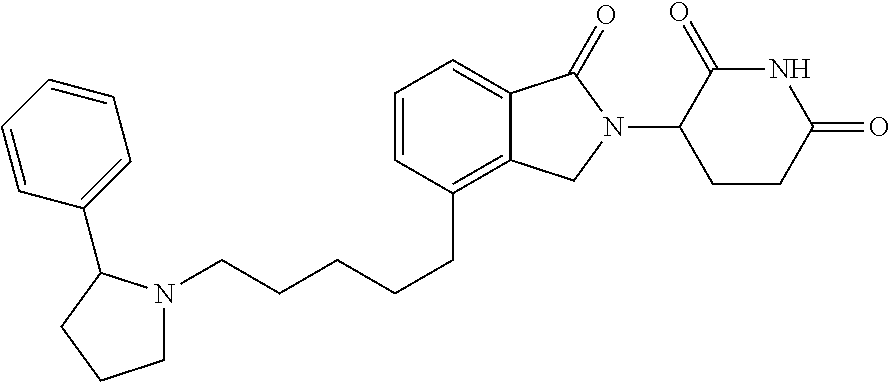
N1(CCCCCC2=C3C(=CC=C2)C(=O)N(C2C(=O)NC(=O)CC2)C3)CCCC1C1=CC=CC=C1
